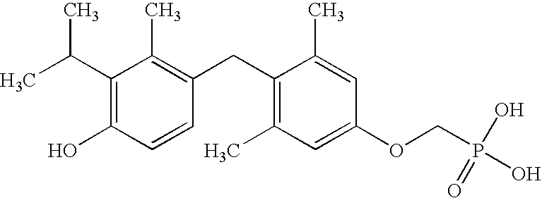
C1(C(C)C)=C(O)C=CC(CC2=C(C)C=C(OCP(O)(=O)O)C=C2C)=C1C
